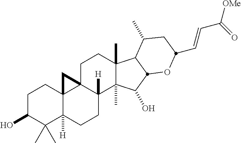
OC1C(C)(C)C2([H])C3(CC1)C1(CCC4(C)C(C)(C(O)C5C4C(C)CC(C=CC([OMe])=O)O5)C1([H])CC2)C3
